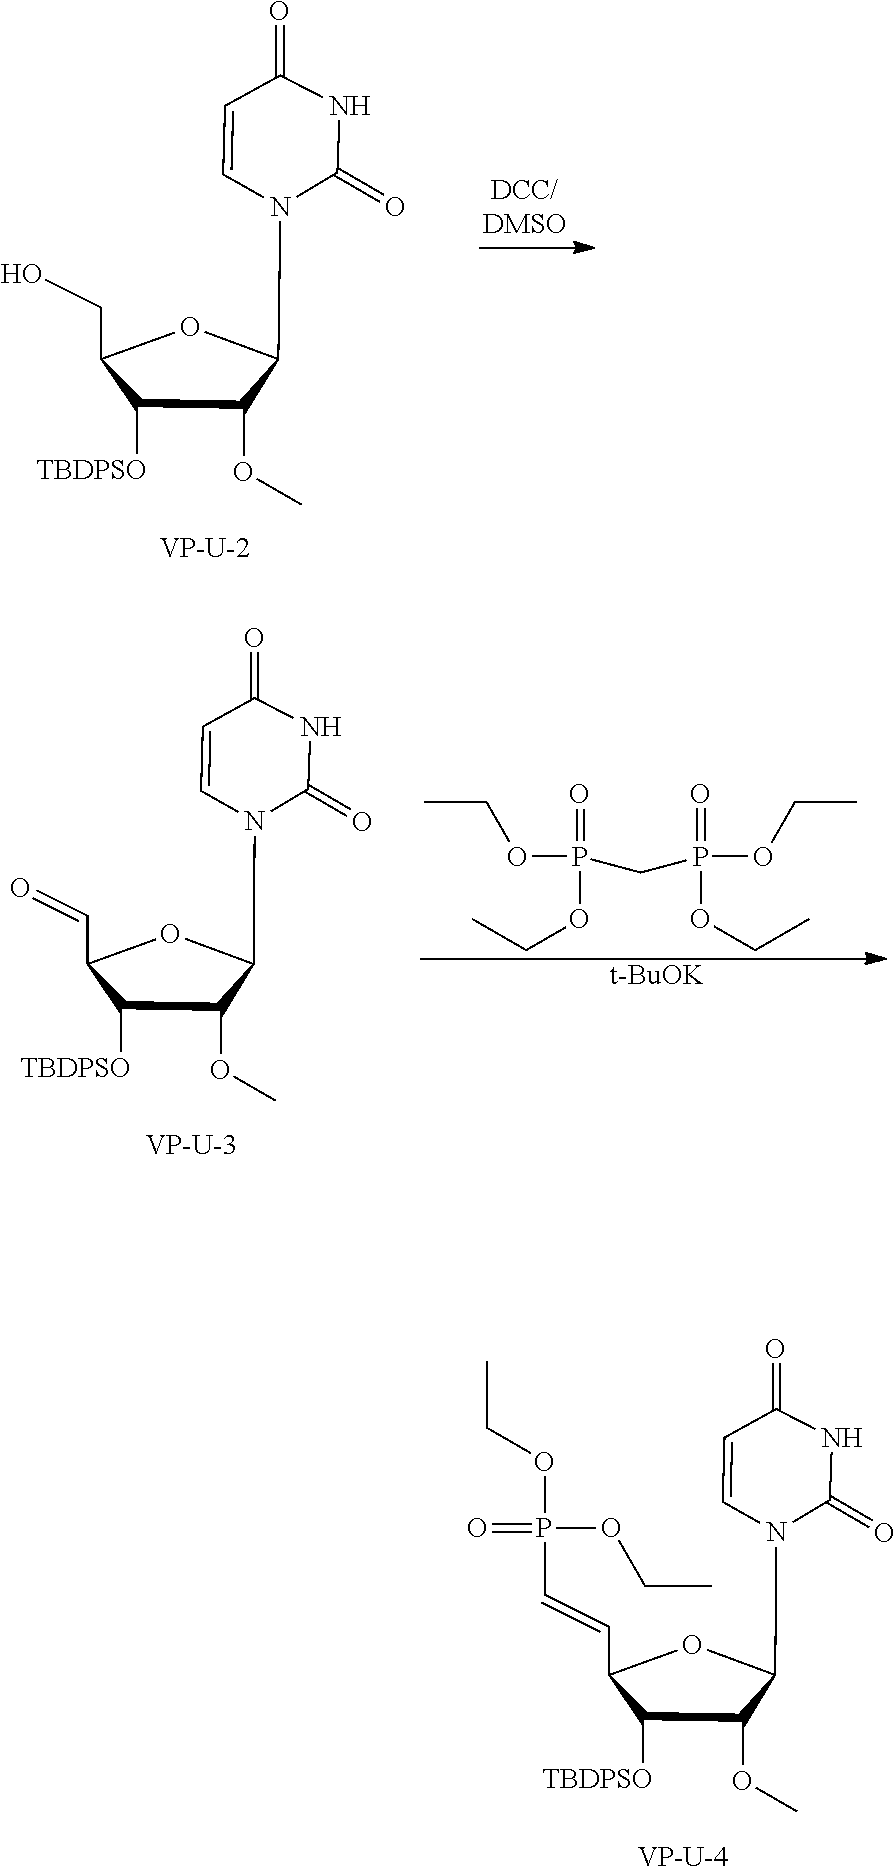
C1(=O)NC(=O)C=CN1C1C(OC)C([TBDPSO])C(CO)O1.C1(=O)NC(=O)C=CN1C1C(OC)C([TBDPSO])C(C=O)O1.O(P(=O)(OCC)CP(=O)(OCC)OCC)CC.[t-BuOK].C1(=O)NC(=O)C=CN1C1C(OC)C([TBDPSO])C(C=CP(OCC)(=O)OCC)O1
